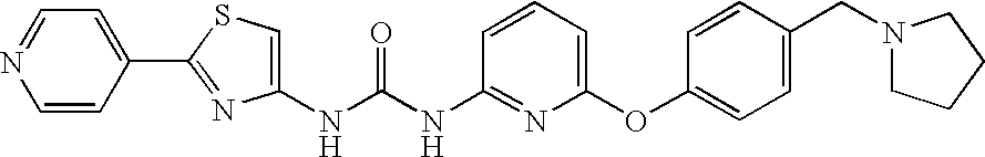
C1=CC(C2=NC(NC(NC3=NC(OC4=CC=C(CN5CCCC5)C=C4)=CC=C3)=O)=CS2)=CC=N1
